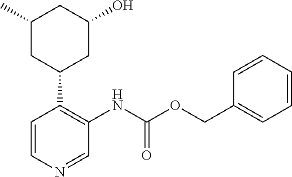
C1(C)CC(C2=C(NC(OCC3=CC=CC=C3)=O)C=NC=C2)CC(O)C1
